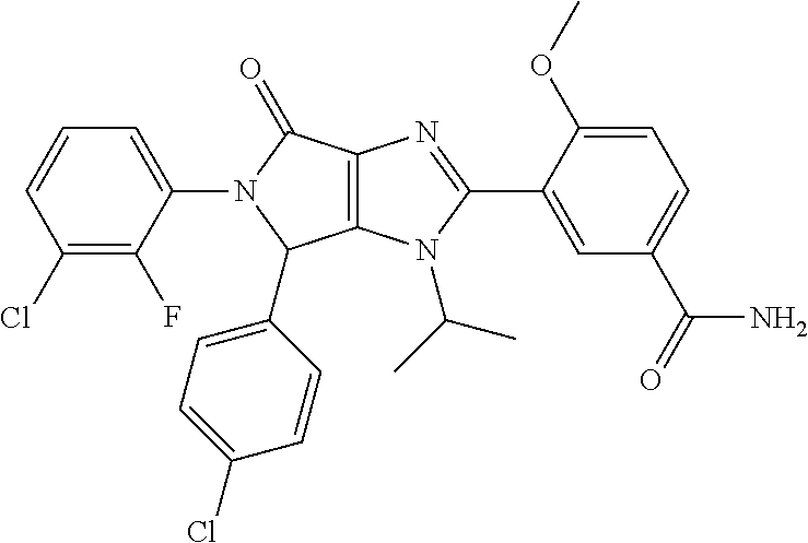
C12=C(N(C(C)C)C(C3=CC(C(=O)N)=CC=C3OC)=N1)C(C1=CC=C(Cl)C=C1)N(C1=CC=CC(Cl)=C1F)C2=O
